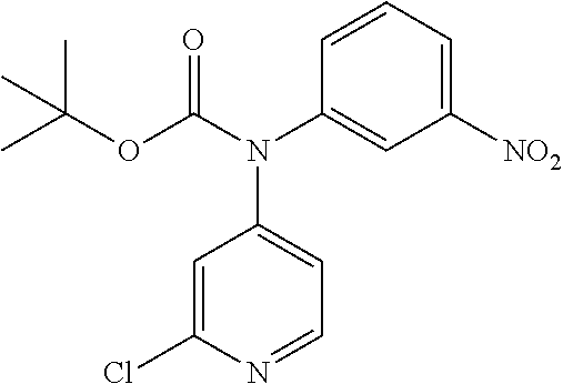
C1=C(Cl)N=CC=C1N(C1=CC([NO2])=CC=C1)C(=O)OC(C)(C)C
